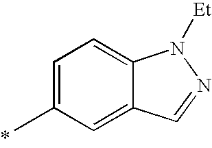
C1=C(C)C=C2C(=C1)N([Et])N=C2
